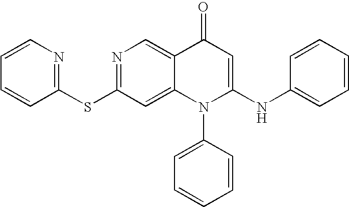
C1=CC=CN=C1SC1=NC=C2C(=C1)N(C1=CC=CC=C1)C(NC1=CC=CC=C1)=CC2=O
